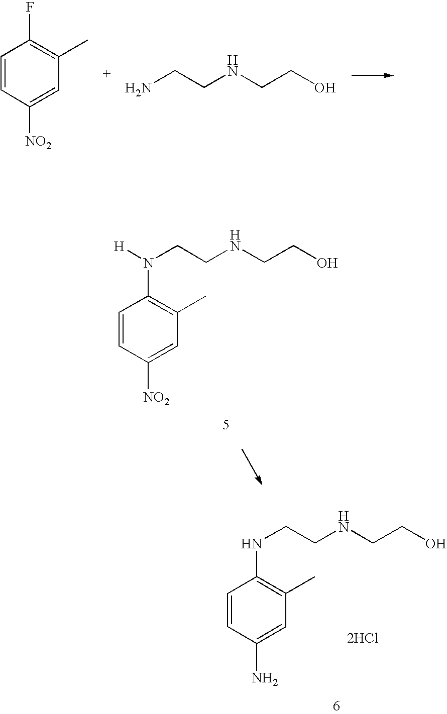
C1=CC([NO2])=CC(C)=C1F.NCCNCCO.N(CCNCCO)(C1=C(C)C=C([NO2])C=C1)[H].N(CCNCCO)C1=C(C)C=C(N)C=C1.[2HCl]
